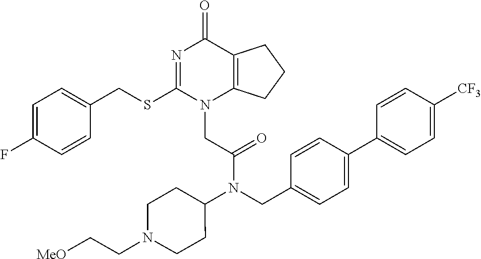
C1=C(F)C=CC(CSC2=NC(=O)C3=C(N2CC(=O)N(CC2=CC=C(C4=CC=C([CF3])C=C4)C=C2)C2CCN(CC[MeO])CC2)CCC3)=C1
